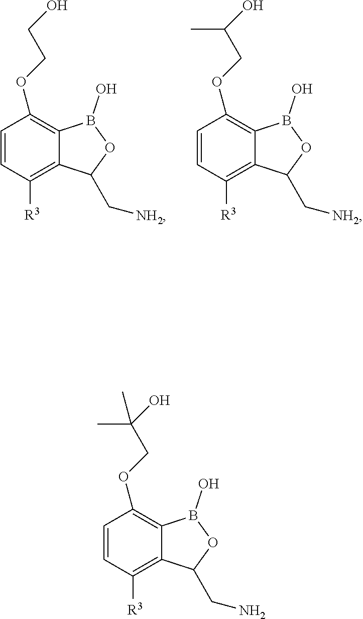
C1=CC([R3])=C2C(=C1OCCO)B(O)OC2C[NH2].C1=CC([R3])=C2C(=C1OCC(O)C)B(O)OC2C[NH2].C1=CC([R3])=C2C(=C1OCC(C)(C)O)B(O)OC2CN
